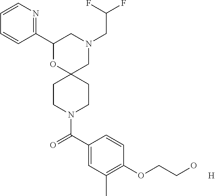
N1(CC(F)F)CC2(OC(C3=NC=CC=C3)C1)CCN(C(C1=CC(C)=C(OCCO)C=C1)=O)CC2.[H]
